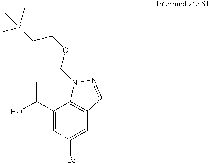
C1(C(O)C)=CC(Br)=CC2=C1N(COCC[Si](C)(C)C)N=C2
